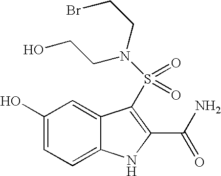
C1(O)=CC=C2C(=C1)C(S(=O)(=O)N(CCBr)CCO)=C(C(N)=O)N2
